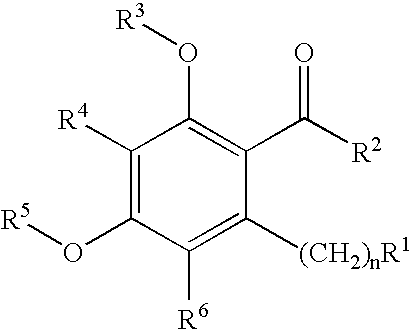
[R5]OC1=C([R4])C(O[R3])=C(C([R2])=O)C([(CH2)nR1])=C1[R6]
